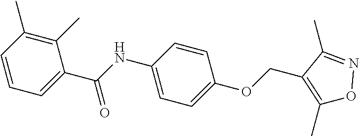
C1(C)=C(C)C=CC=C1C(NC1=CC=C(OCC2=C(C)ON=C2C)C=C1)=O
